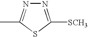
N1=C([SCH3])SC(C)=N1
